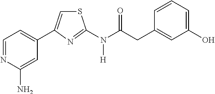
C1=NC(N)=CC(C2=CSC(N(C(CC3=CC(O)=CC=C3)=O)[H])=N2)=C1
